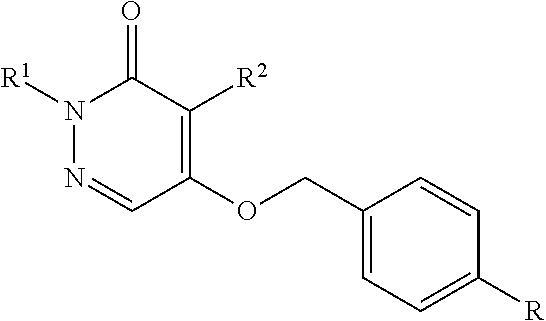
N1=CC(OCC2=CC=C([R])C=C2)=C([R2])C(=O)N1[R1]
